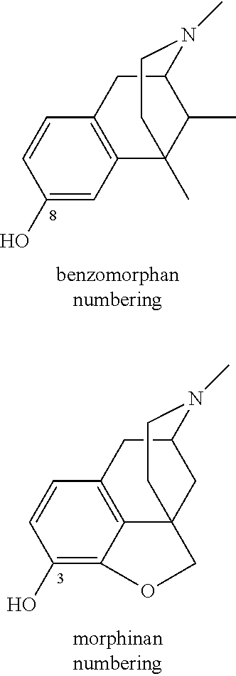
C1(O)=CC2=C(C=C1)CC1C(C)C2(C)CCN1C.C1(O)=C2C3=C(C=C1)CC1CC3(CO2)CCN1C
